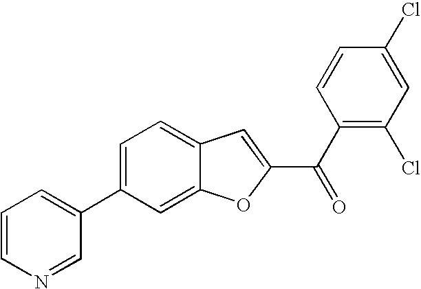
C1=C(C2=CC=CN=C2)C=C2C(=C1)C=C(C(C1=C(Cl)C=C(Cl)C=C1)=O)O2
